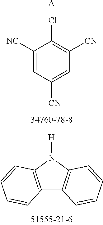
C12=C(N([H])C3=C1C=CC=C3)C=CC=C2.C1([NC])=CC([CN])=CC([CN])=C1Cl.[A]
